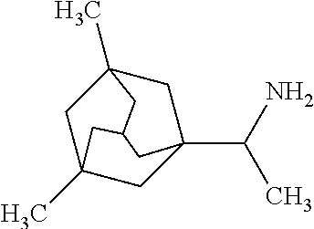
C12(C)CC3(C(C)N)CC(C)(C1)CC(C2)C3
